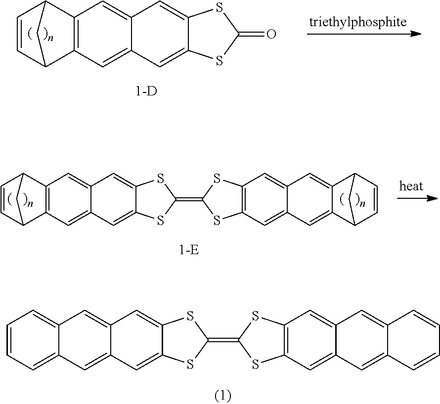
C1=CC2C3=C(C1C2)C=C1C(=C3)C=C2C(=C1)SC(=O)S2.C1=CC2C3=C(C1C2)C=C1C(=C3)C=C2C(=C1)SC(=C1SC3=C(C=C4C(=C3)C=C3C5C=CC(C3=C4)C5)S1)S2.C1=CC=C2C(=C1)C=C1C(=C2)C=C2C(=C1)SC(=C1SC3=C(C=C4C(=C3)C=C3C=CC=CC3=C4)S1)S2
